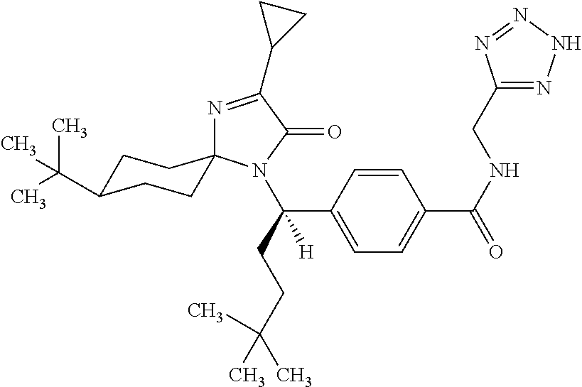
C1=CC(C(CCC(C)(C)C)([H])N2C(=O)C(C3CC3)=NC23CCC(C(C)(C)C)CC3)=CC=C1C(NCC1=NNN=N1)=O
